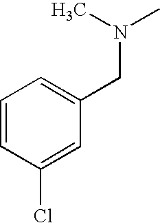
C1=CC(Cl)=CC(CN(C)C)=C1
